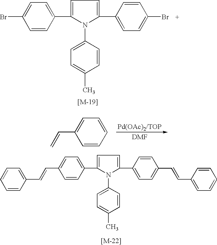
C1=CC(C2=CC=C(C3=CC=C(Br)C=C3)N2C2=CC=C(C)C=C2)=CC=C1Br.C1=CC=CC=C1C=C.C1=CC(C2=CC=C(C3=CC=C(C=CC4=CC=CC=C4)C=C3)N2C2=CC=C(C)C=C2)=CC=C1C=CC1=CC=CC=C1
